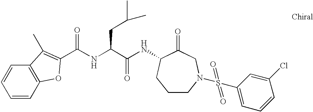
C1=CC2=C(C=C1)C(C)=C(C(NC(C(NC1C(=O)CN(S(C3=CC=CC(Cl)=C3)(=O)=O)CCC1)=O)CC(C)C)=O)O2
